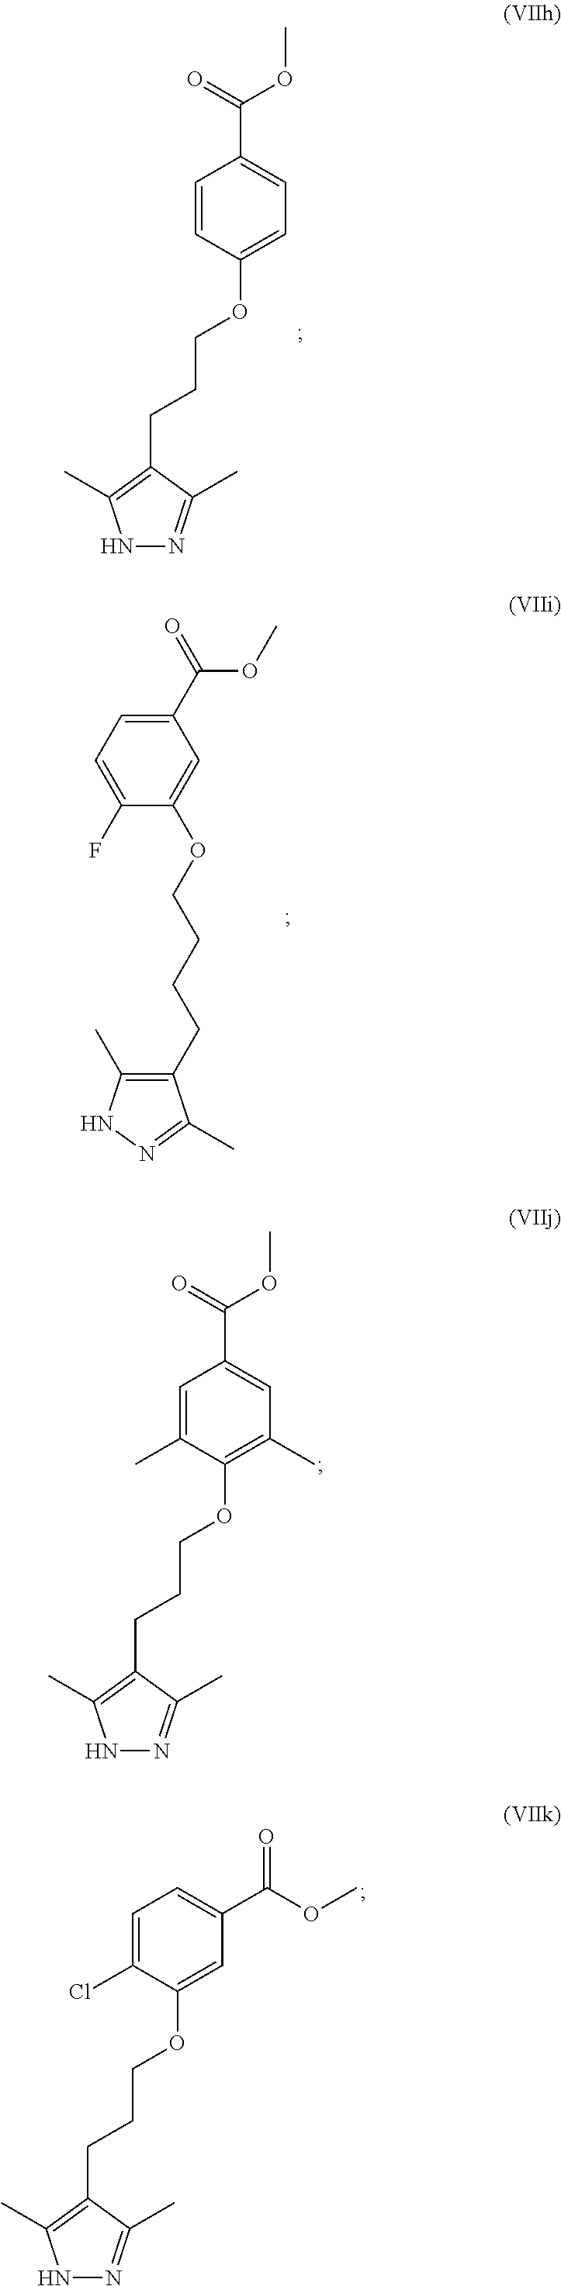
COC(C1=CC=C(OCCCC2=C(C)NN=C2C)C=C1)=O.O=C(C1=CC=C(F)C(OCCCCC2=C(C)NN=C2C)=C1)OC.COC(C1=CC(C)=C(OCCCC2=C(C)NN=C2C)C(C)=C1)=O.C1=C(C(OC)=O)C=C(OCCCC2=C(C)NN=C2C)C(Cl)=C1
